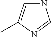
N1C=C(C)N=C1
